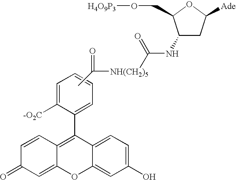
C1=C([-O2C])C(C2=C3C(=CC(=O)C=C3)OC3=CC(O)=CC=C23)=CC=C1.C1(NC([NH(CH2)5]C(C)=O)=O)CC([Ade])OC1CO[H4O9P3]
